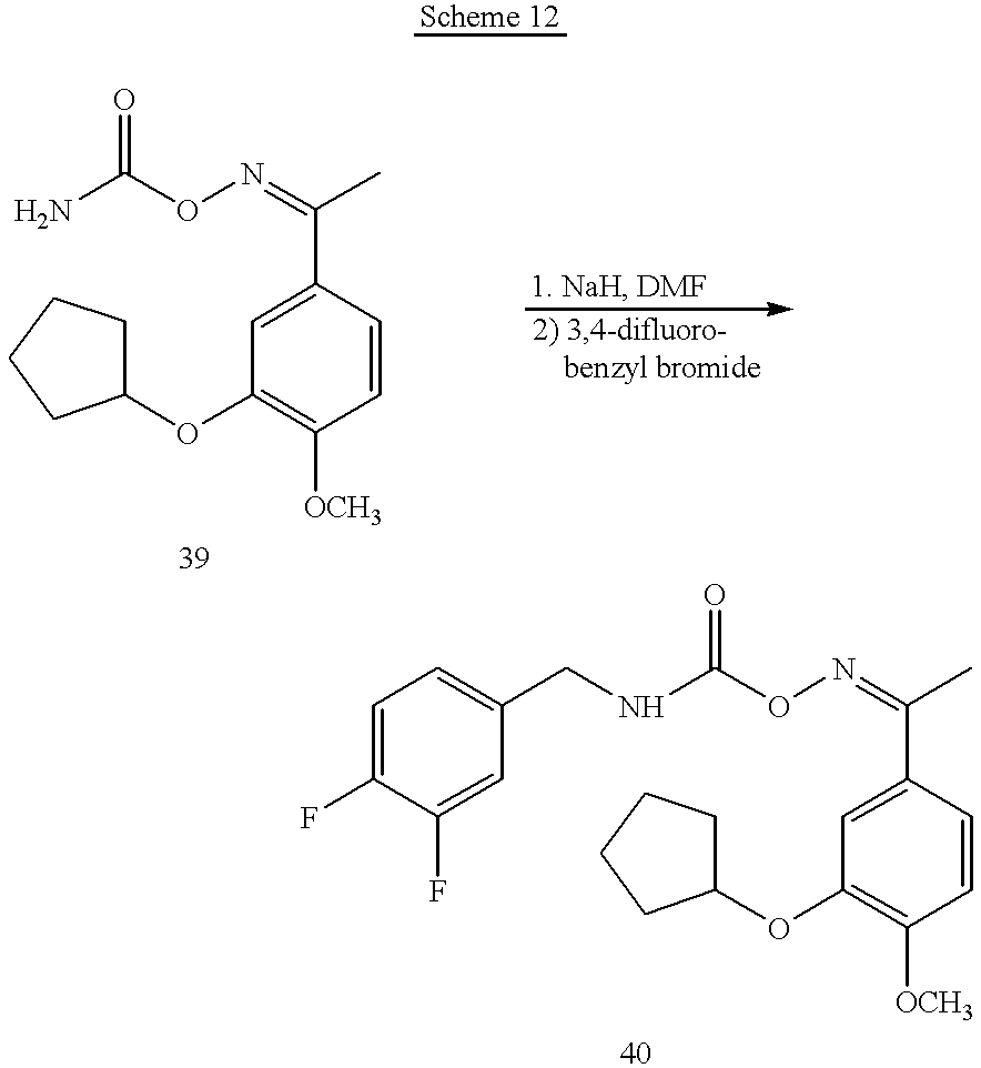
NC(ON=C(C)C1=CC(OC2CCCC2)=C([OCH3])C=C1)=O.C(ON=C(C)C1=CC(OC2CCCC2)=C([OCH3])C=C1)(=O)NCC1=CC=C(F)C(F)=C1
